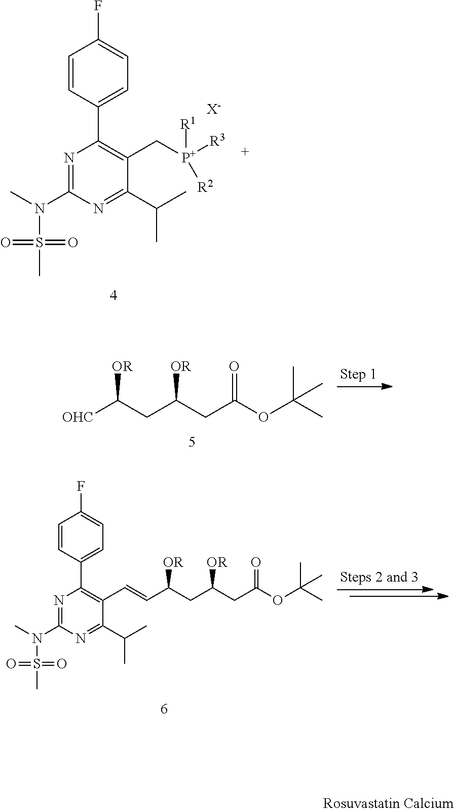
[OR]C(CC([OR])CC(OC(C)(C)C)=O)[OHC].FC1=CC=C(C2=C(C[P+]([R3])([R1])[R2])C(C(C)C)=NC(N(C)S(C)(=O)=O)=N2)C=C1.[X-].FC1=CC=C(C2=C(C=CC([OR])CC([OR])CC(OC(C)(C)C)=O)C(C(C)C)=NC(N(C)S(C)(=O)=O)=N2)C=C1
